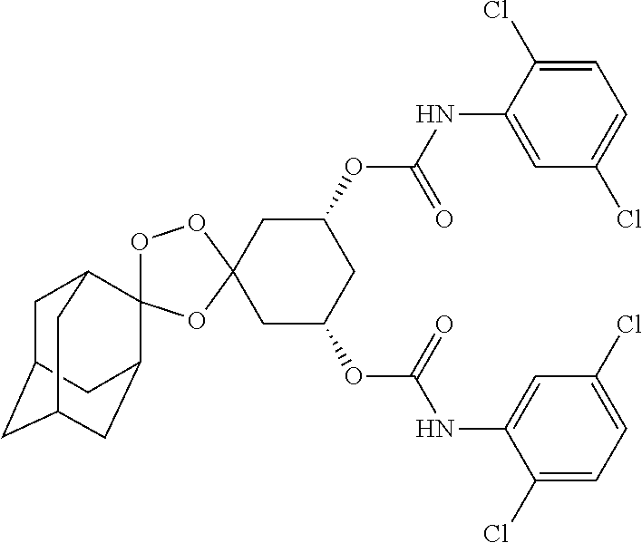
C1C2CC3CC(C4(C1C3)OOC1(O4)CC(OC(NC3=CC(Cl)=CC=C3Cl)=O)CC(OC(NC3=CC(Cl)=CC=C3Cl)=O)C1)C2
